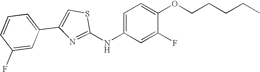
C1=CC=C(C2=CSC(NC3=CC=C(OCCCCC)C(F)=C3)=N2)C=C1F
